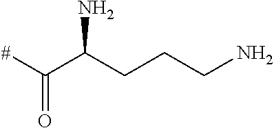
[#]C(C(CCCN)N)=O
